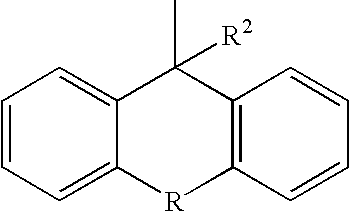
C1=CC=C2C(=C1)C(C)([R2])C1=C([R]2)C=CC=C1
